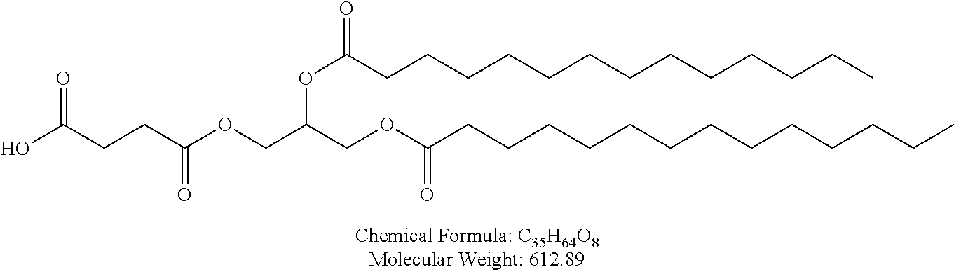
C(C(OCC(COC(CCCCCCCCCCCCC)=O)OC(CCCCCCCCCCCCC)=O)=O)CC(O)=O
